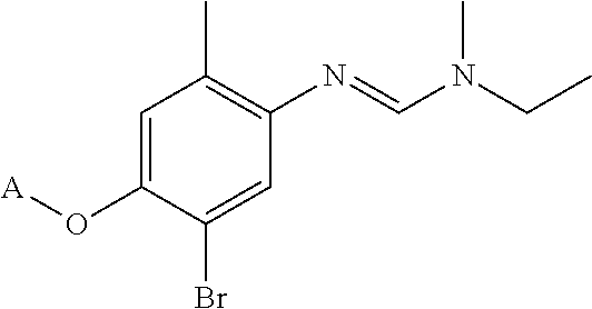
C1=C(O[A])C(Br)=CC(N=CN(CC)C)=C1C
